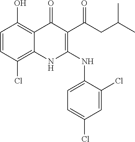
C1=CC(Cl)=C2C(=C1O)C(=O)C(C(CC(C)C)=O)=C(NC1=CC=C(Cl)C=C1Cl)N2
